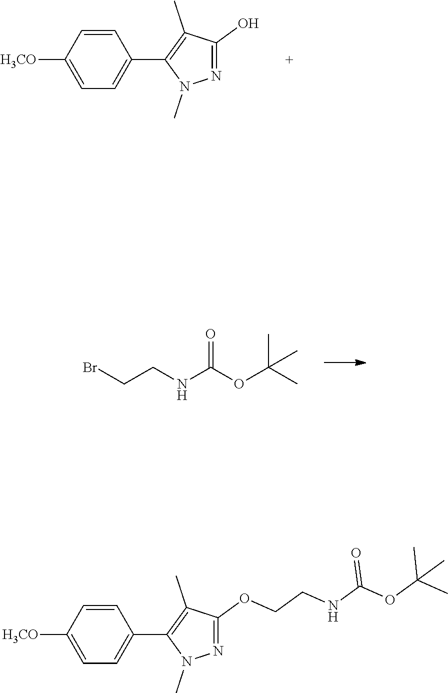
N1=C(O)C(C)=C(C2=CC=C([H3CO])C=C2)N1C.BrCCNC(OC(C)(C)C)=O.N1=C(OCCNC(=O)OC(C)(C)C)C(C)=C(C2=CC=C([H3CO])C=C2)N1C
